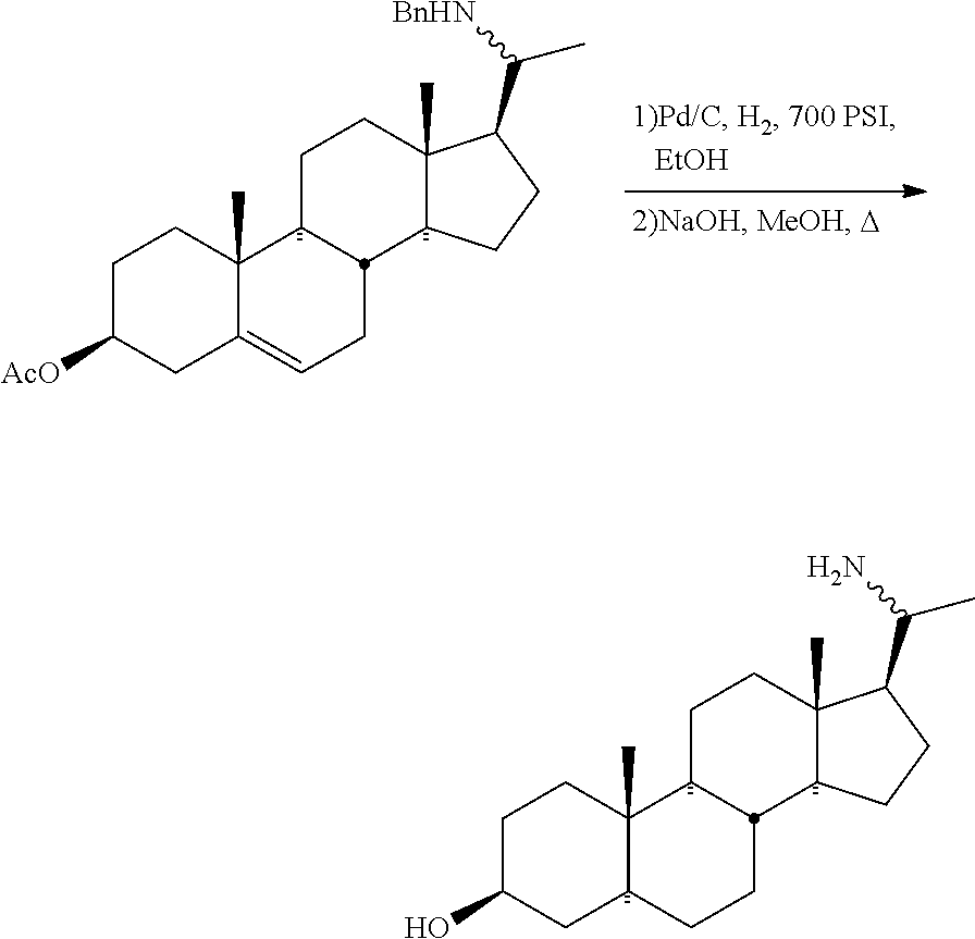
C1C(O)CC2C(C)(C1)C1CCC3(C)C(C(C)N)CCC3C1CC2.C1C([AcO])CC2=CCC3C4C(C)(CCC3C2(C)C1)C(C(C)[BnHN])CC4
